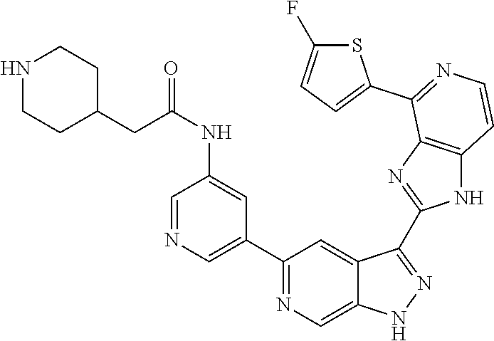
C1(C2=NC=C3C(=C2)C(C2=NC4=C(N2)C=CN=C4C2=CC=C(F)S2)=NN3)=CN=CC(NC(CC2CCNCC2)=O)=C1
